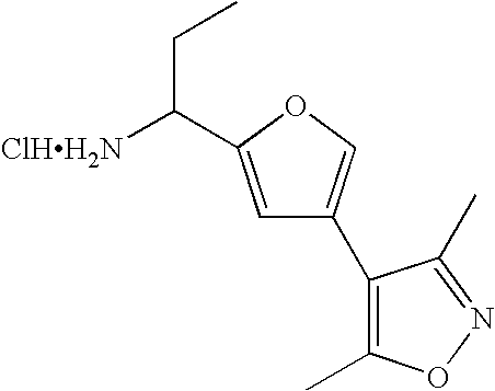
[ClHH2N]C(CC)C1=CC(C2=C(C)ON=C2C)=CO1
